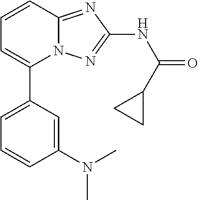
C1(C2=CC=CC(N(C)C)=C2)=CC=CC2=NC(NC(=O)C3CC3)=NN12
